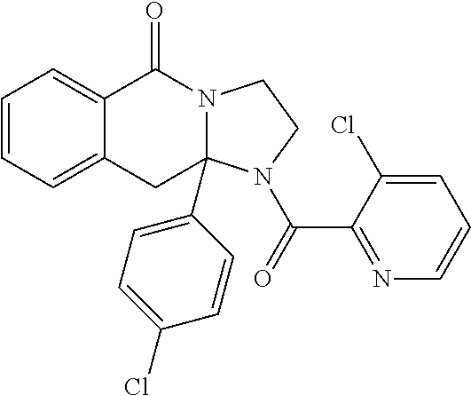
C1=CC=C2C(=C1)C(=O)N1C(C3=CC=C(Cl)C=C3)(C2)N(C(=O)C2=NC=CC=C2Cl)CC1
